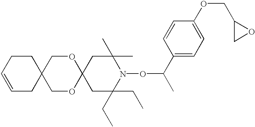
C1C(CC)(CC)N(OC(C)C2=CC=C(OCC3CO3)C=C2)C(C)(C)CC12OCC1(CO2)CCC=CC1
